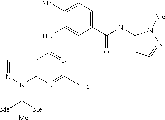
C12=C(C(NC3=CC(C(NC4=CC=NN4[Me])=O)=CC=C3[Me])=NC(N)=N1)C=NN2C([Me])([Me])[Me]
